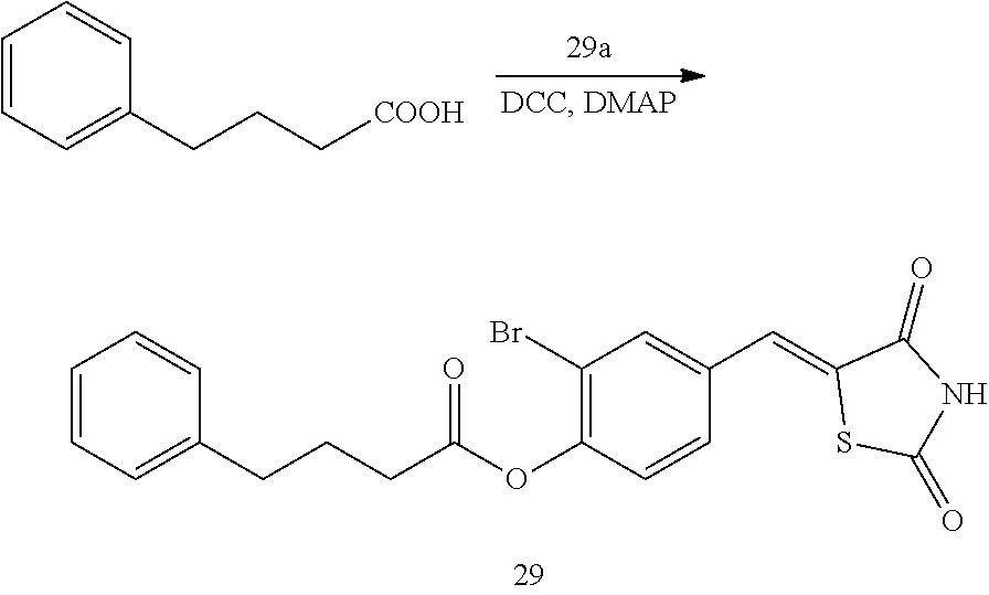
C1=CC=C(CCC[COOH])C=C1.C1(Br)=C(OC(CCCC2=CC=CC=C2)=O)C=CC(C=C2SC(=O)NC2=O)=C1
